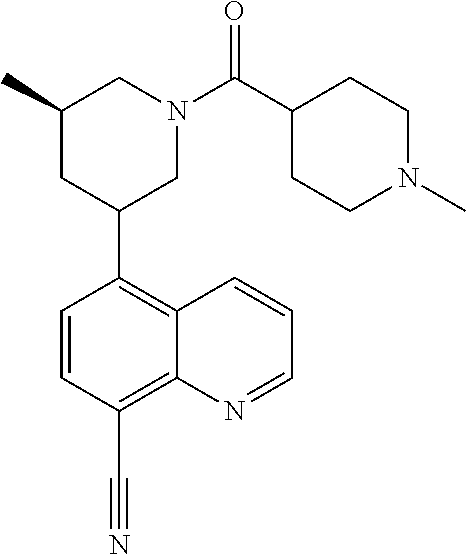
C1(C)CC(C2=C3C(=C(C#N)C=C2)N=CC=C3)CN(C(C2CCN(C)CC2)=O)C1
